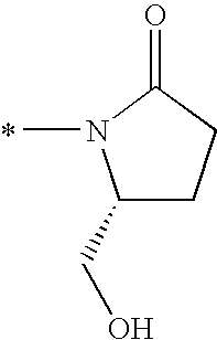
C1(CO)CCC(=O)N1C
